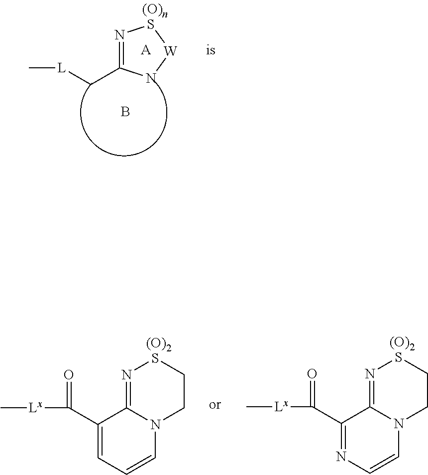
N1=C(C[L]C)N[W]S1.[A].B.C1(C([Lx]C)=O)=CC=CN2C1=NSCC2.[(O)2].C1(C([Lx]C)=O)=NC=CN2C1=NSCC2.[(O)2]
